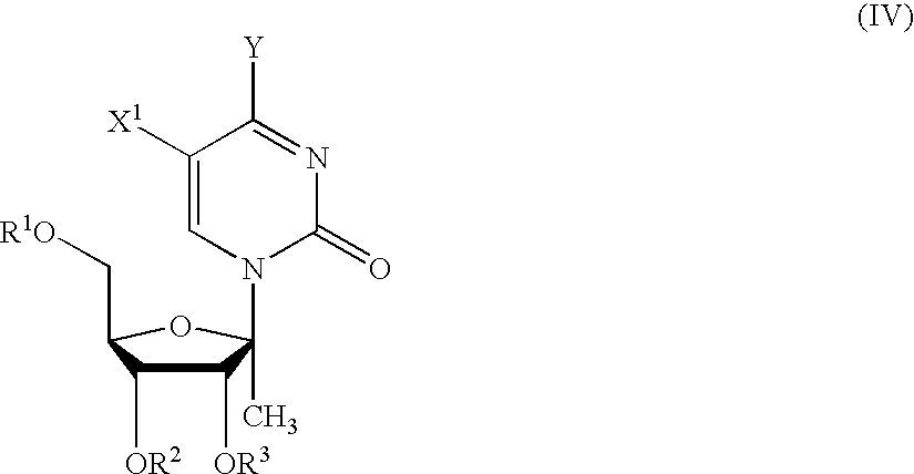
N1(C2(C)C([OR3])C([OR2])C(C[R1O])O2)C(=O)N=C([Y])C([X1])=C1
